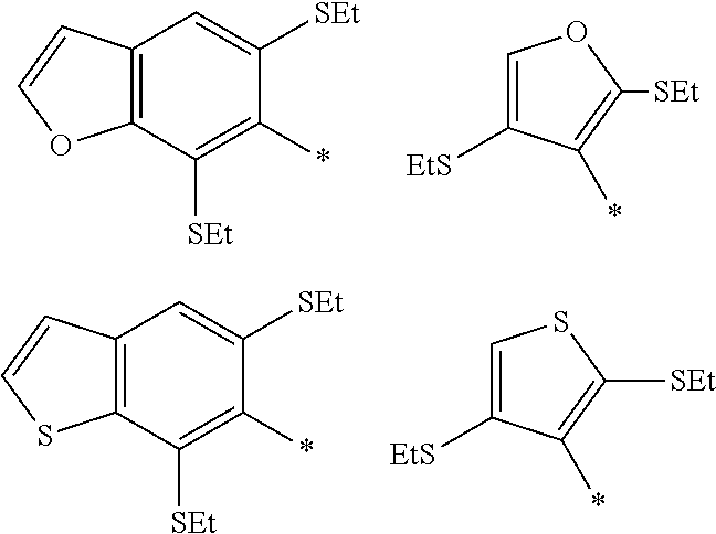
C12=C(C([SEt])=C(*)C([SEt])=C1)OC=C2.C1=C([EtS])C(*)=C([SEt])O1.C12=C(C([SEt])=C(*)C([SEt])=C1)SC=C2.C1=C([EtS])C(*)=C([SEt])S1
